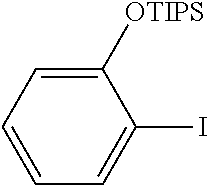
C1([OTIPS])=CC=CC=C1I
